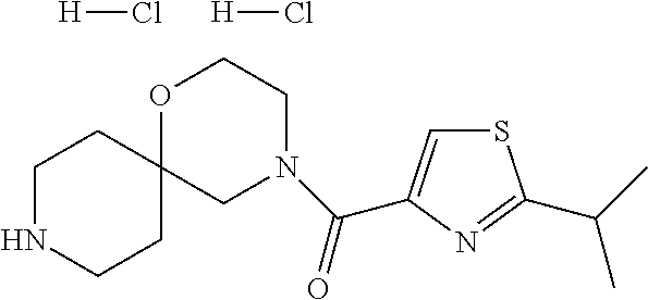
[H]Cl.[H]Cl.C1NCCC2(C1)CN(C(=O)C1=CSC(C(C)C)=N1)CCO2
